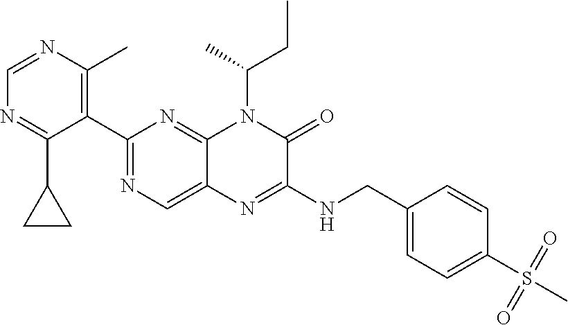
C1=NC(C)=C(C2=NC=C3C(=N2)N(C(CC)C)C(=O)C(NCC2=CC=C(S(=O)(=O)C)C=C2)=N3)C(C2CC2)=N1
